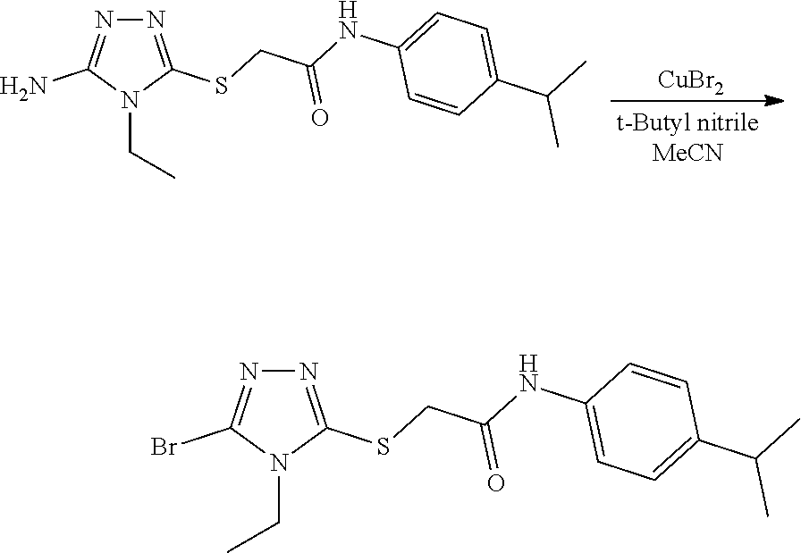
N1=C(SCC(NC2=CC=C(C(C)C)C=C2)=O)N(CC)C(Br)=N1.N1=C(SCC(NC2=CC=C(C(C)C)C=C2)=O)N(CC)C(N)=N1.[CuBr2]
